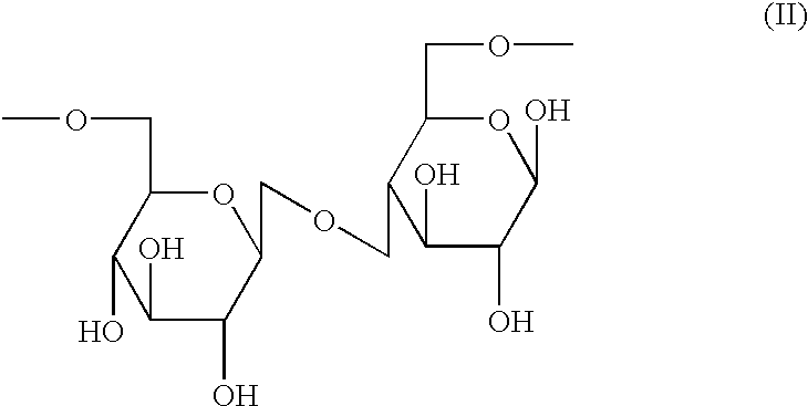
C1(O)C(O)C(O)C(COCC2C(O)C(O)C(O)OC2COC)OC1COC
